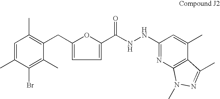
C1=C(C)C(Br)=C(C)C(CC2=CC=C(C(NNC3=NC4=C(C(C)=C3)C(C)=NN4C)=O)O2)=C1C
